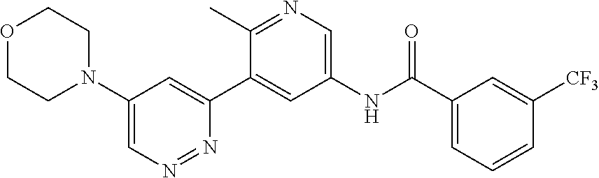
O1CCN(C2=CN=NC(C3=CC(NC(C4=CC=CC([CF3])=C4)=O)=CN=C3C)=C2)CC1
